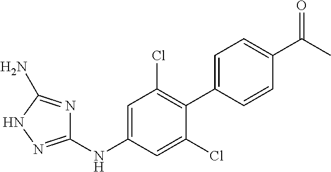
C1(NC2=CC(Cl)=C(C3=CC=C(C(C)=O)C=C3)C(Cl)=C2)=NNC(N)=N1
